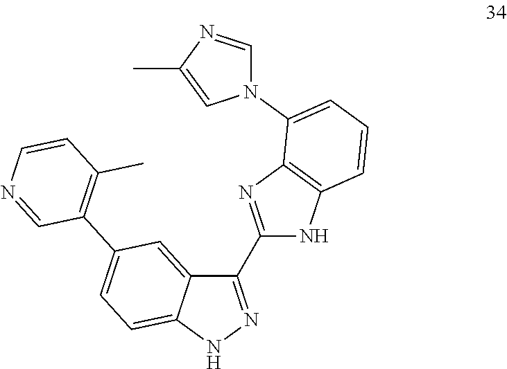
C1(C2=NC3=C(N2)C=CC=C3N2C=NC(C)=C2)=NNC2=CC=C(C3=C(C)C=CN=C3)C=C12
